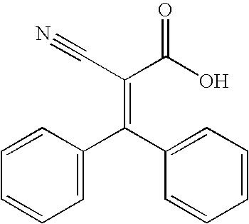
C1=CC(C(C2=CC=CC=C2)=C(C(O)=O)C#N)=CC=C1
